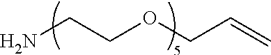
NCCOCC=C
